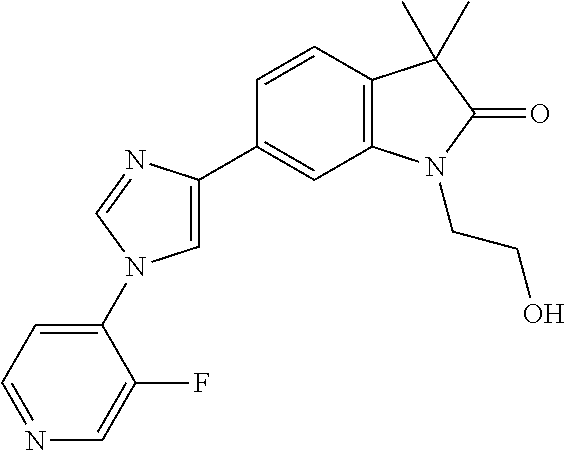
N1=CC=C(N2C=C(C3=CC4=C(C=C3)C(C)(C)C(=O)N4CCO)N=C2)C(F)=C1
